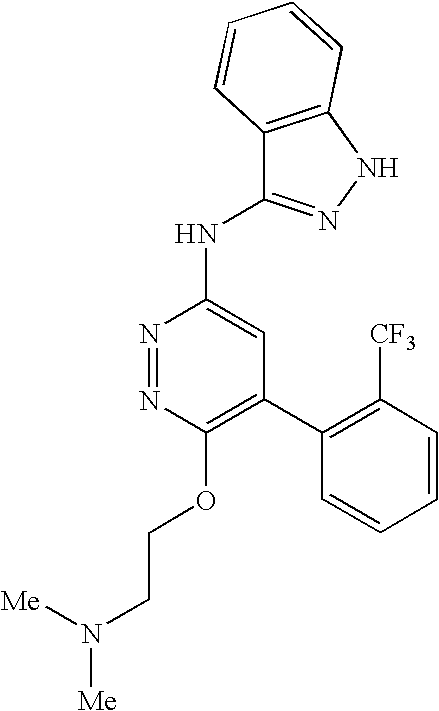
C1(OCCN([Me])[Me])=C(C2=C([CF3])C=CC=C2)C=C(NC2=NNC3=C2C=CC=C3)N=N1
